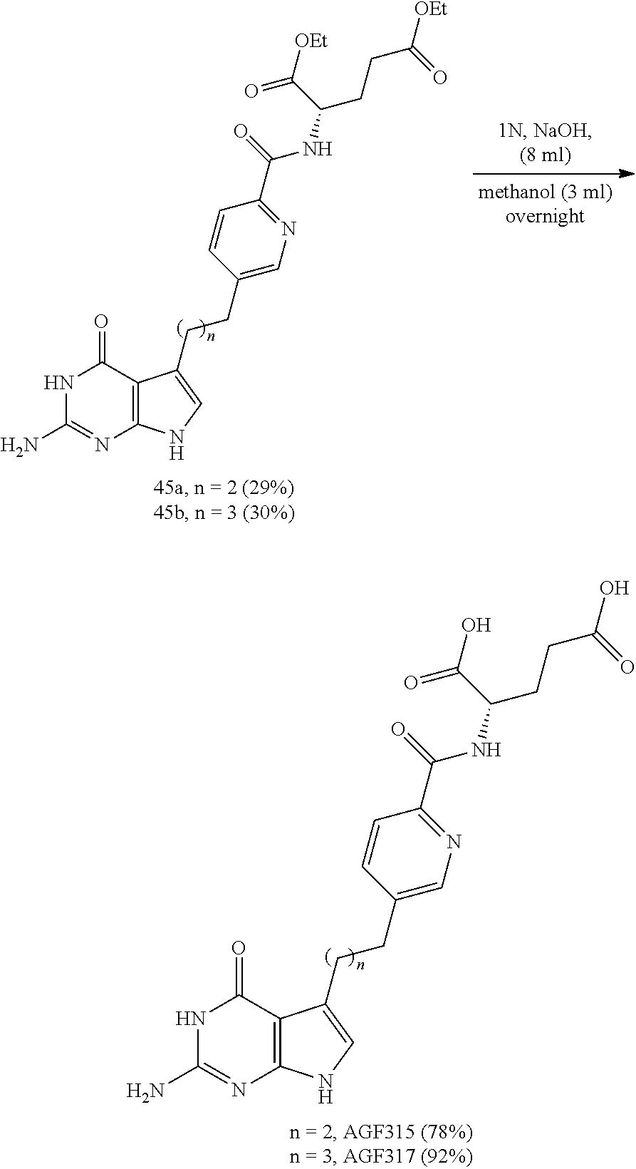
C12=C(NC=C1CCC1=CN=C(C(=O)NC(CCC([OEt])=O)C([OEt])=O)C=C1)N=C(N)NC2=O.C12=C(NC=C1CCC1=CN=C(C(=O)NC(CCC(O)=O)C(O)=O)C=C1)N=C(N)NC2=O
